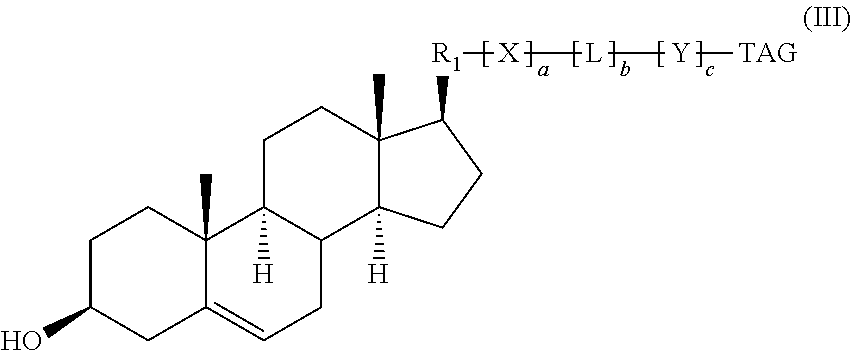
C1C(O)CC2=CCC3C([H])(C2(C)C1)CCC1(C)C3([H])CCC1[R1][X][L][Y][TAG]
